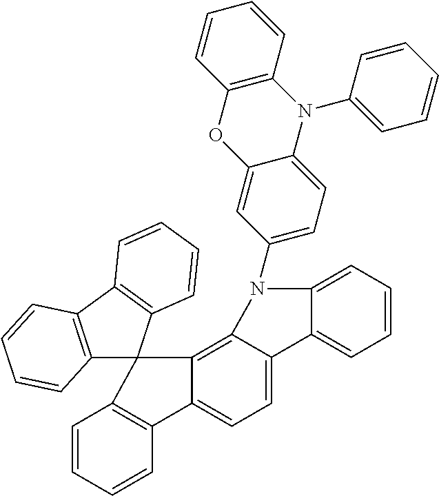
C1(N2C3=CC=CC=C3C3=CC=C4C(=C32)C2(C3=C4C=CC=C3)C3=C(C4=C2C=CC=C4)C=CC=C3)=CC=C2C(=C1)OC1=C(C=CC=C1)N2C1=CC=CC=C1
